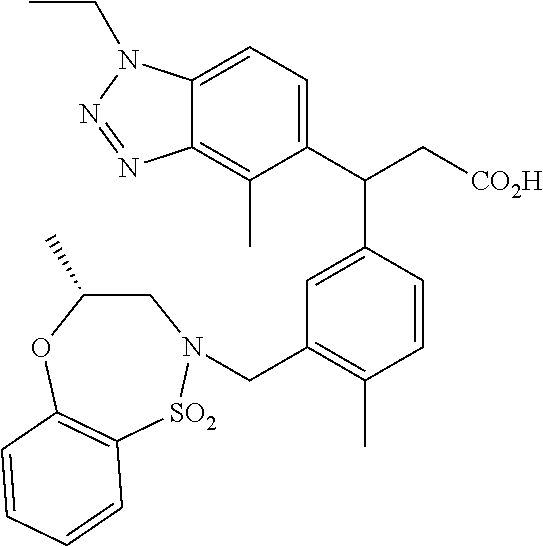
C1=C(C(C[CO2H])C2=CC(CN3CC(C)OC4=C([SO2]3)C=CC=C4)=C(C)C=C2)C(C)=C2C(=C1)N(CC)N=N2
